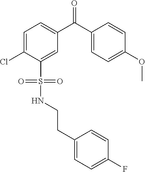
C1=C(Cl)C(S(=O)(=O)NCCC2=CC=C(F)C=C2)=CC(C(C2=CC=C(OC)C=C2)=O)=C1
